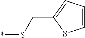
S(*)CC1=CC=CS1
